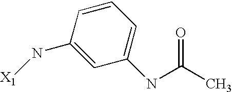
C1=C(N[X1])C=CC=C1NC(C)=O
